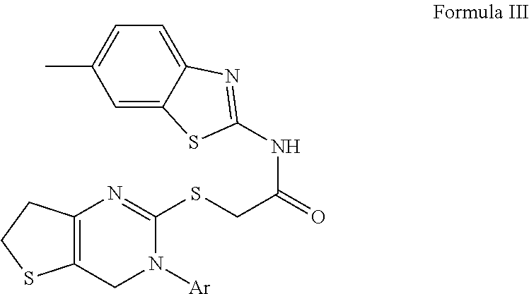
C1=C(C)C=C2C(=C1)N=C(NC(=O)CSC1=NC3=C(CN1[Ar])SCC3)S2
